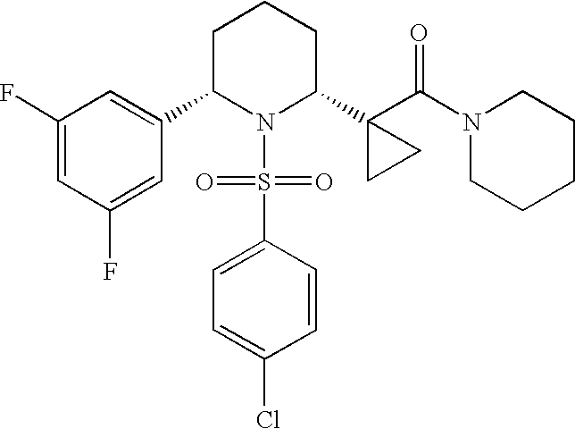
C1C(C2=CC(F)=CC(F)=C2)N(S(=O)(=O)C2=CC=C(Cl)C=C2)C(C2(C(=O)N3CCCCC3)CC2)CC1
